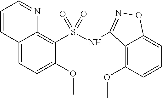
C12=CC=C(OC)C(S(NC3=NOC4=CC=CC(OC)=C43)(=O)=O)=C1N=CC=C2
